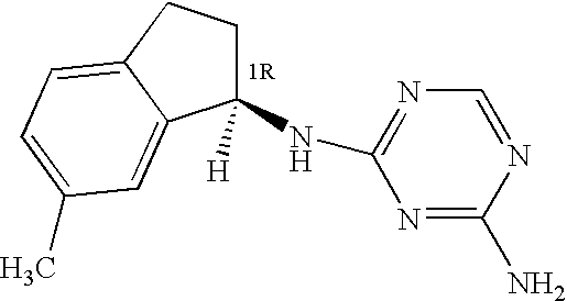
C1(NC2=NC=NC(N)=N2)([H])CCC2=CC=C(C)C=C12
